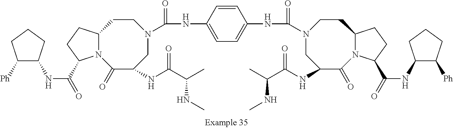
N(C(=O)C1N2C(CC1)CCN(C(NC1=CC=C(NC(=O)N3CC(NC(C(C)NC)=O)C(=O)N4C(CC3)CCC4C(=O)NC3C([Ph])CCC3)C=C1)=O)CC(NC(C(C)NC)=O)C2=O)C1C([Ph])CCC1
